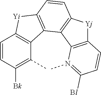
C1=CC([Bk])=C(C)C2=C1[Yi]C1=C2C2=C(C=C1)[Yj]C1=C2N(C)=C([Bl])C=C1
